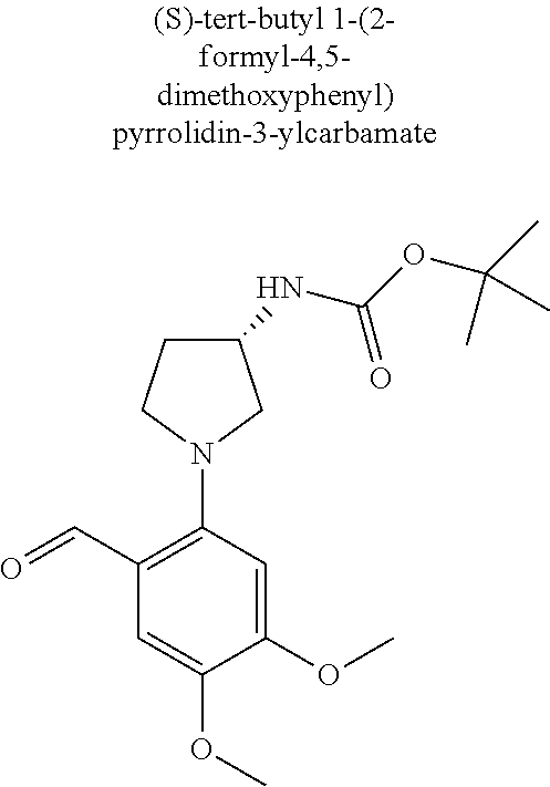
C1(NC(OC(C)(C)C)=O)CCN(C2=C(C=O)C=C(OC)C(OC)=C2)C1
